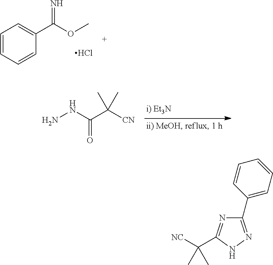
C1=CC=CC(C(OC)=N)=C1.Cl.NNC(C([CN])(C)C)=O.C1(C2=CC=CC=C2)=NNC(C([NC])(C)C)=N1
